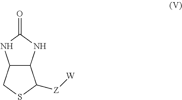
[Z]([W])C1C2C(CS1)NC(=O)N2
